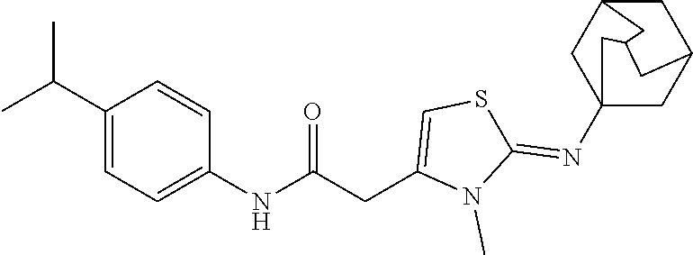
CC(C)C1=CC=C(NC(CC2=CSC(=NC34CC5CC(C3)CC(C4)C5)N2C)=O)C=C1
